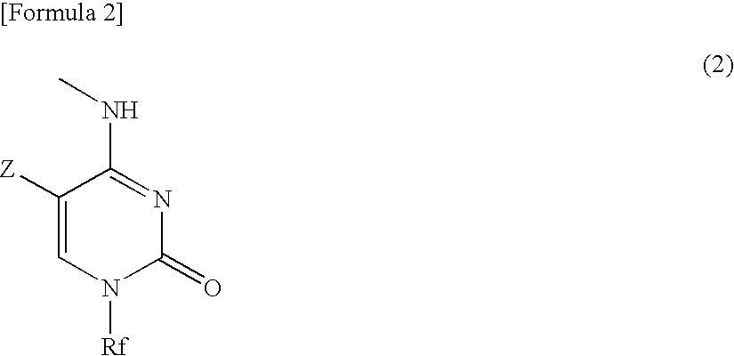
C1([Z])=CN([Rf])C(=O)N=C1NC
